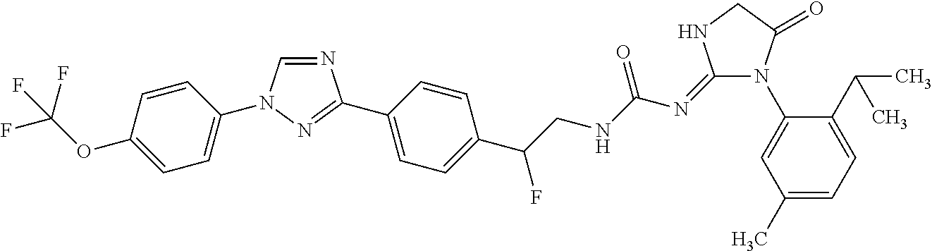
C1=CC(OC(F)(F)F)=CC=C1N1C=NC(C2=CC=C(C(CNC(N=C3N(C4=CC(C)=CC=C4C(C)C)C(=O)CN3)=O)F)C=C2)=N1
